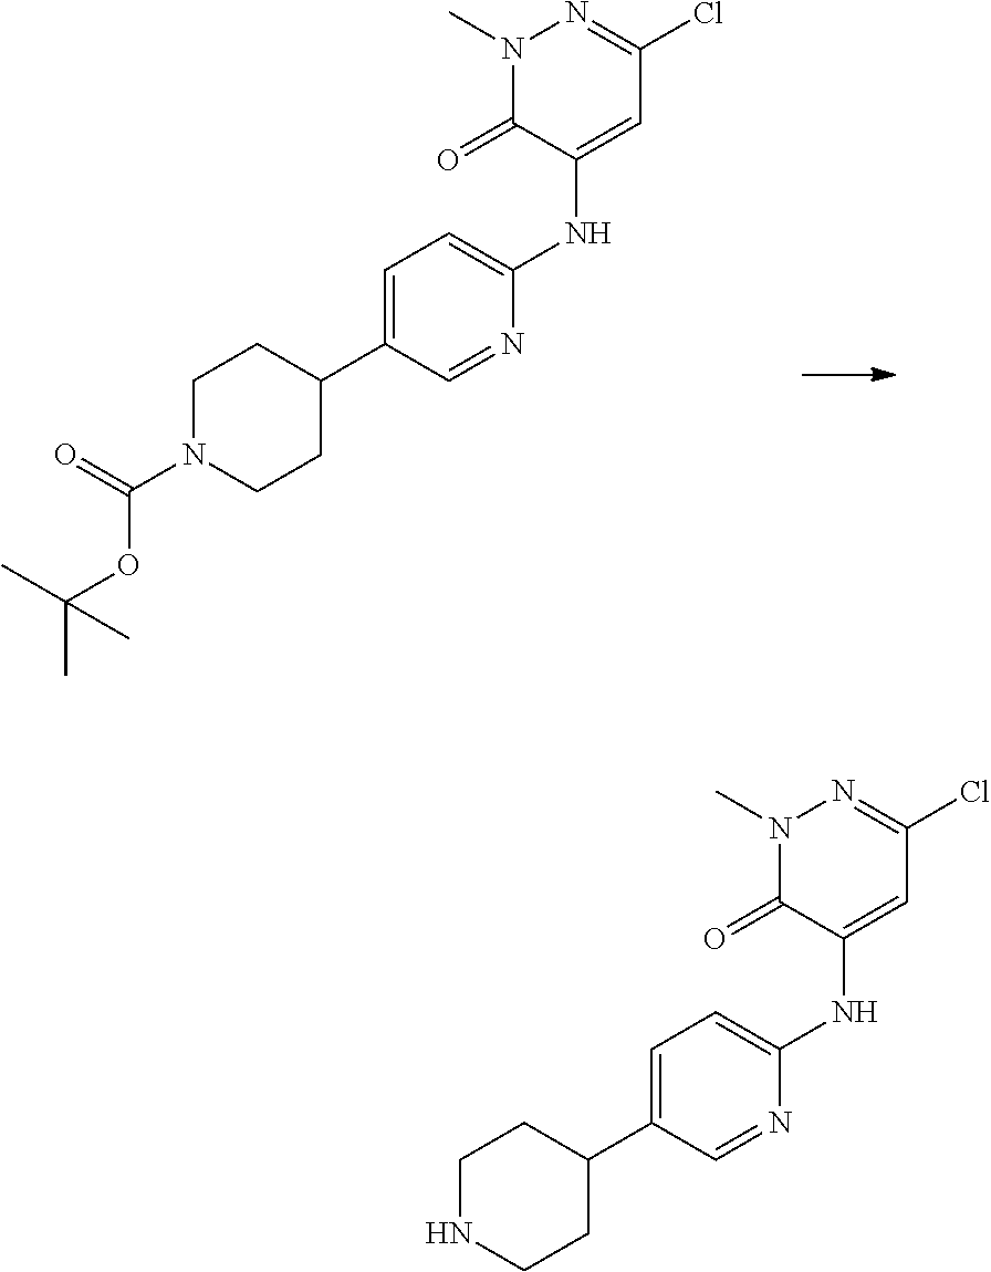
C1N(C(=O)OC(C)(C)C)CCC(C2=CC=C(NC3=CC(Cl)=NN(C)C3=O)N=C2)C1.C1NCCC(C2=CC=C(NC3=CC(Cl)=NN(C)C3=O)N=C2)C1
